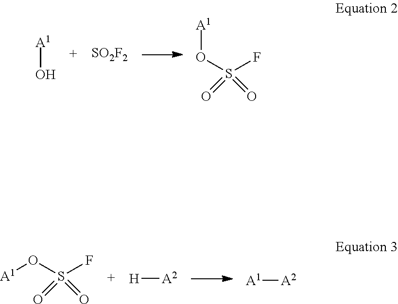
[A1]OS(=O)(F)=O.[H][A2].[A1][A2].[A1]O.[SO2F2].[A1]OS(=O)(F)=O
